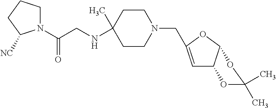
N1(C(CNC2(C)CCN(CC3=CC4C(O3)OC(C)(C)O4)CC2)=O)CCCC1[NC]
